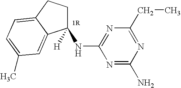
C1([H])(NC2=NC(CC)=NC(N)=N2)CCC2=CC=C(C)C=C12
